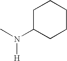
C1C(N(C)[H])CCCC1
